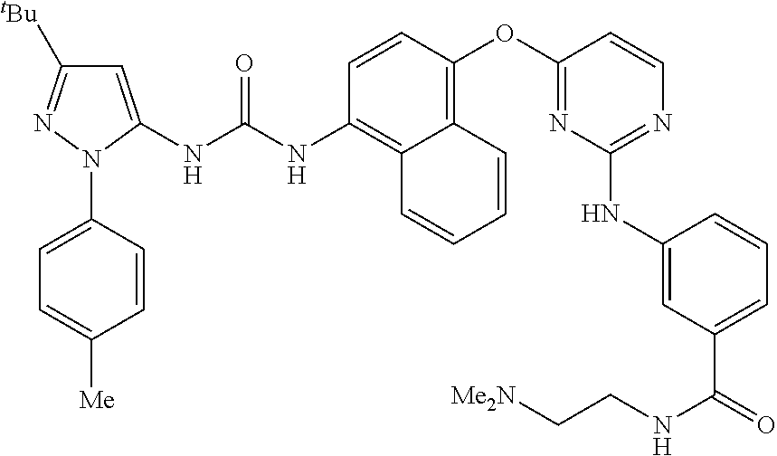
C1=CC(OC2=NC(NC3=CC(C(=O)NCC[Me2N])=CC=C3)=NC=C2)=C2C(=C1NC(NC1=CC([tBu])=NN1C1=CC=C([Me])C=C1)=O)C=CC=C2
